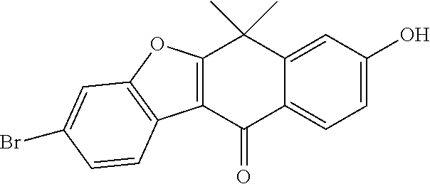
C12=C(C(=O)C3=CC=C(O)C=C3C1(C)C)C1=C(O2)C=C(Br)C=C1
